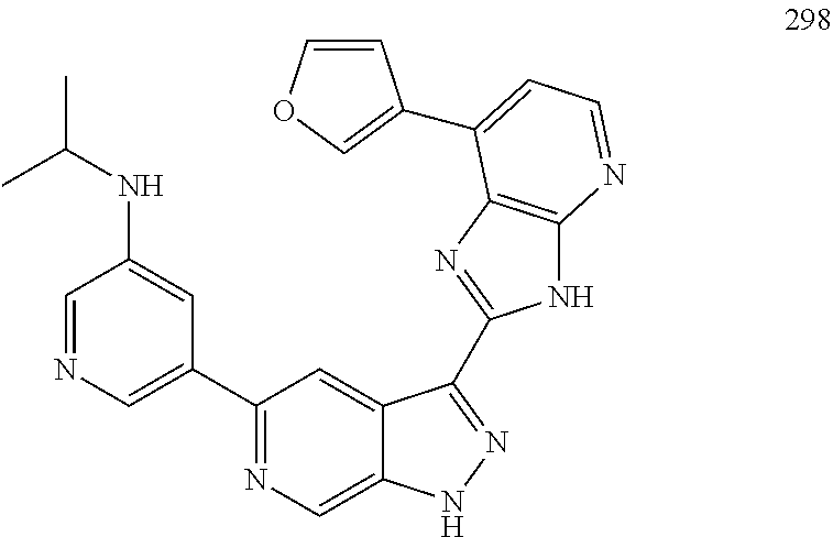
C1=NC=C(C2=NC=C3C(=C2)C(C2=NC4=C(N2)N=CC=C4C2=COC=C2)=NN3)C=C1NC(C)C
